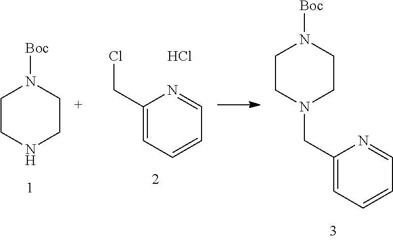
C1(CCl)=CC=CC=N1.Cl.C1CNCCN1[Boc].C1CN(CC2=CC=CC=N2)CCN1[Boc]
